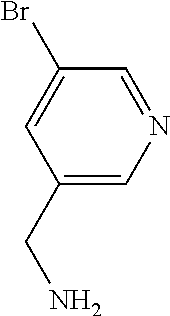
C1(CN)=CN=CC(Br)=C1
